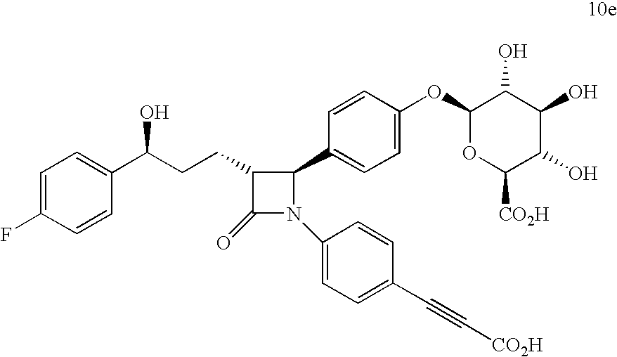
C1(OC2=CC=C(C3C(CCC(O)C4=CC=C(F)C=C4)C(=O)N3C3=CC=C(C#C[CO2H])C=C3)C=C2)OC([CO2H])C(O)C(O)C1O
